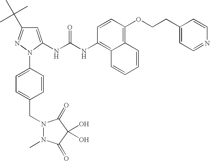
C1=C(NC(NC2=C3C(=C(OCCC4=CC=NC=C4)C=C2)C=CC=C3)=O)N(C2=CC=C(CN3N(C)C(=O)C(O)(O)C3=O)C=C2)N=C1C(C)(C)C
